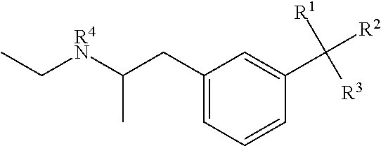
CC[R4N]C(CC1=CC=CC(C([R1])([R3])[R2])=C1)C
